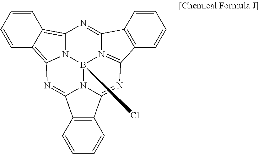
C1=CC2=C3N4C(=C2C=C1)N=C1C2=C(C5=NC6=N(B4(Cl)N51)C(=N3)C1=C6C=CC=C1)C=CC=C2
